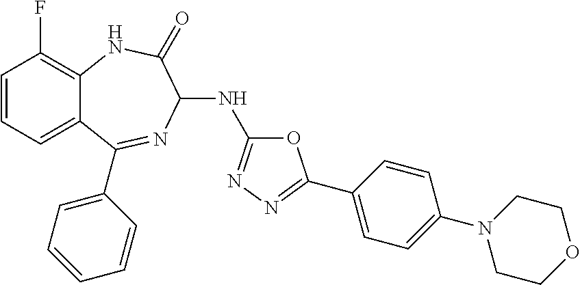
C1=CC=C2C(=C1F)NC(=O)C(NC1=NN=C(C3=CC=C(N4CCOCC4)C=C3)O1)N=C2C1=CC=CC=C1
